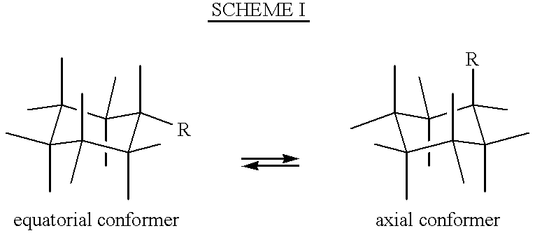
C1(C)(C)C(C)(C)C(C)(C)C(C)([R])C(C)(C)C1(C)C.C1(C)(C)C(C)(C)C(C)(C)C(C)(C)C(C)(C)C1(C)[R]
